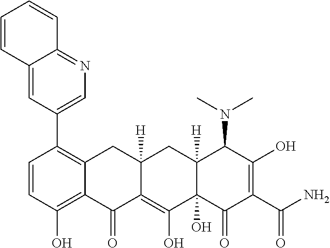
C1=CC(O)=C2C(=C1C1=CN=C3C(=C1)C=CC=C3)CC1([H])C(=C(O)C3(O)C([H])(C1)C(N(C)C)C(O)=C(C(=O)N)C3=O)C2=O
